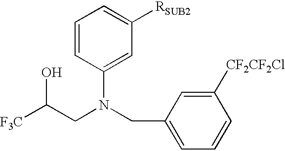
C1=CC(N(CC2=CC=CC([CF2CF2Cl])=C2)CC([F3C])O)=CC([RSUB2])=C1
